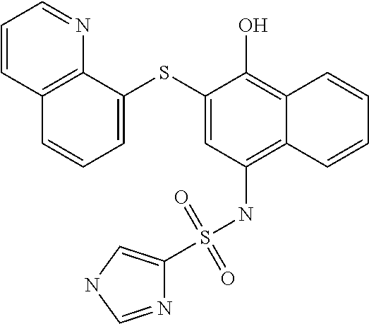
C1=C(SC2=CC=CC3=C2N=CC=C3)C(O)=C2C(=C1NS(C1=CNC=N1)(=O)=O)C=CC=C2
